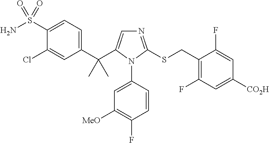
N1=C(SCC2=C(F)C=C([CO2H])C=C2F)N(C2=CC([MeO])=C(F)C=C2)C(C(C2=CC=C(S(N)(=O)=O)C(Cl)=C2)(C)C)=C1
